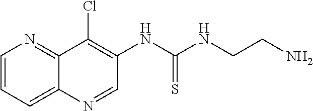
C1=CC=C2C(=N1)C(Cl)=C(NC(=S)NCCN)C=N2
